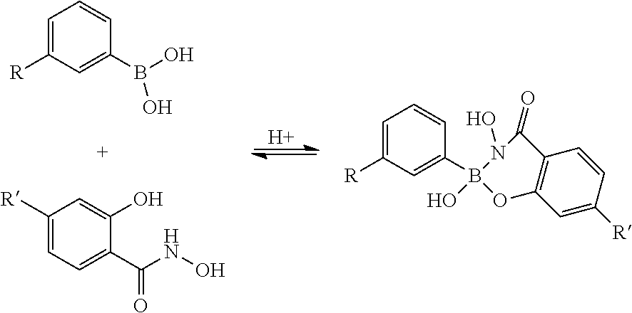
[H].C1=C([R])C=C(B(O)O)C=C1.C1([R])=CC=C(C(NO)=O)C(O)=C1.C1=C([R])C=C(B2(O)OC3=C(C=CC([R])=C3)C(=O)N2O)C=C1
